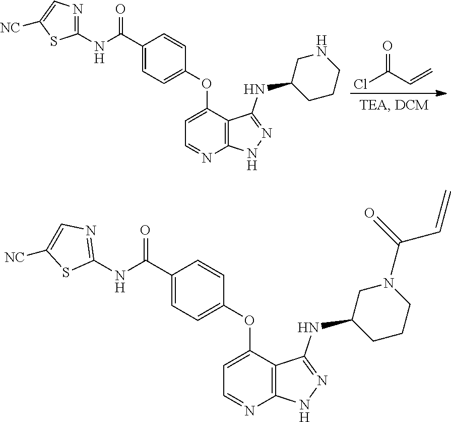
ClC(C=C)=O.C1(C(NC2=NC=C([NC])S2)=O)=CC=C(OC2=CC=NC3=C2C(NC2CNCCC2)=NN3)C=C1.C1(C(NC2=NC=C([NC])S2)=O)=CC=C(OC2=CC=NC3=C2C(NC2CN(C(C=C)=O)CCC2)=NN3)C=C1
